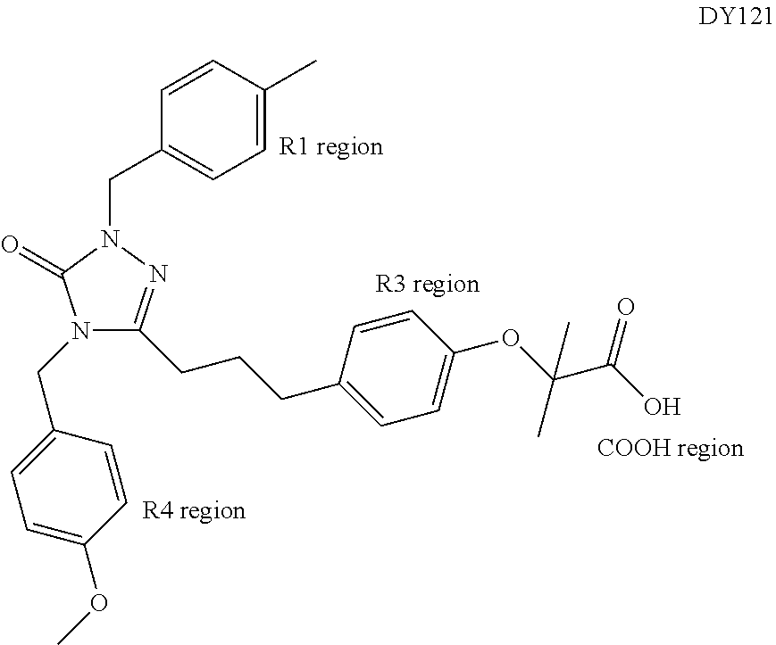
N1(CC2=CC=C(OC)C=C2)C(CCCC2=CC=C(OC(C(O)=O)(C)C)C=C2)=NN(CC2=CC=C(C)C=C2)C1=O
